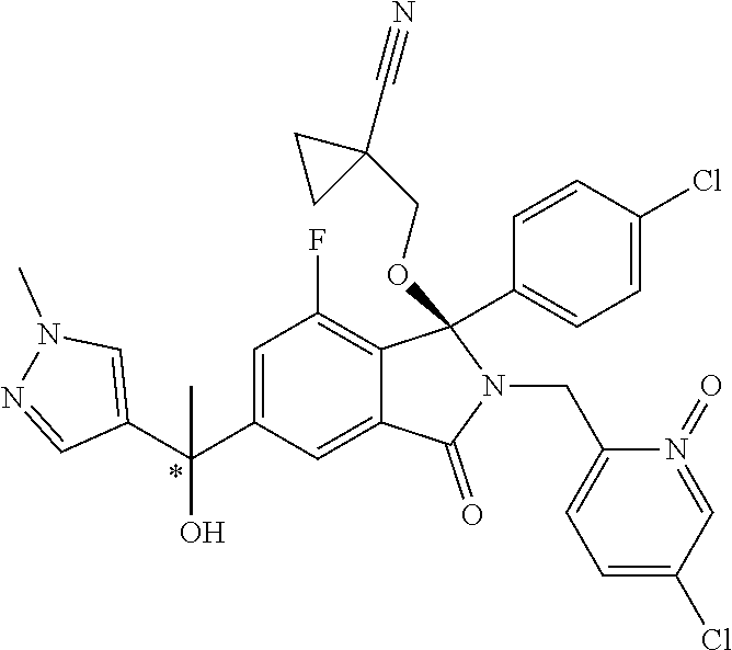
C1=C(C(O)(C2=CN(C)N=C2)C)C=C2C(=C1F)C(C1=CC=C(Cl)C=C1)(OCC1(C#N)CC1)N(CC1=CC=C(Cl)C=N1=O)C2=O
